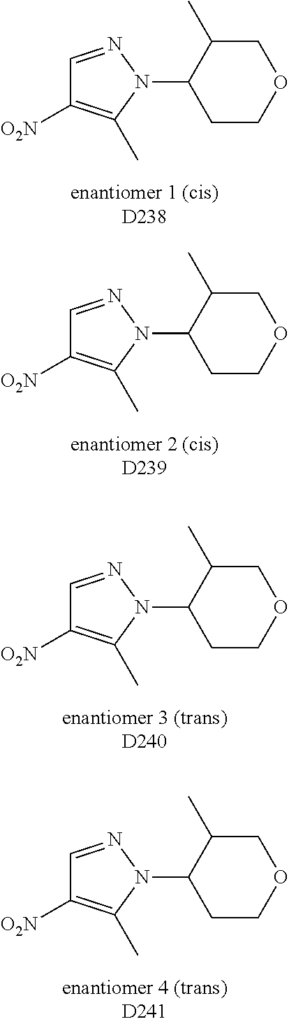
C1=NN(C2CCOCC2C)C(C)=C1[O2N].C1=NN(C2CCOCC2C)C(C)=C1[O2N].C1=NN(C2CCOCC2C)C(C)=C1[O2N].C1=NN(C2CCOCC2C)C(C)=C1[O2N]
